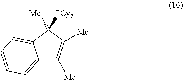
C12=CC=CC=C1C([Me])([PCy2])C([Me])=C2[Me]
